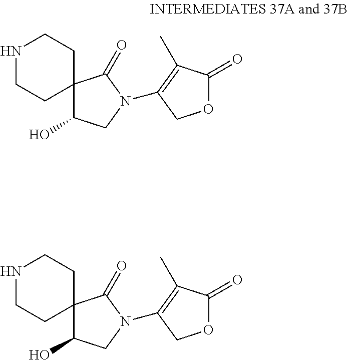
N1CCC2(CC1)C(O)CN(C1=C(C)C(=O)OC1)C2=O.N1CCC2(CC1)C(O)CN(C1=C(C)C(=O)OC1)C2=O
